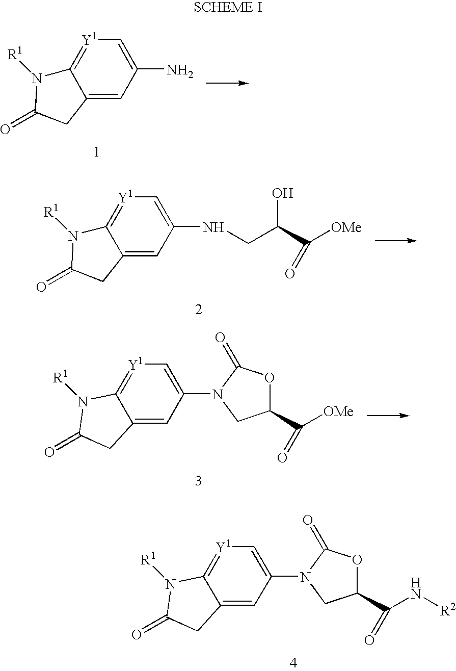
C12=CC(N3CC(C(N[R2])=O)OC3=O)=C[Y1]=C1N([R1])C(=O)C2.C12=CC(N)=C[Y1]=C1N([R1])C(=O)C2.C12=CC(NCC(C(=O)[OMe])O)=C[Y1]=C1N([R1])C(=O)C2.C12=CC(N3CC(C([OMe])=O)OC3=O)=C[Y1]=C1N([R1])C(=O)C2
